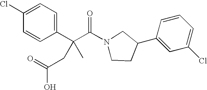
C1(Cl)=CC=C(C(C(N2CCC(C3=CC(Cl)=CC=C3)C2)=O)(CC(=O)O)C)C=C1
